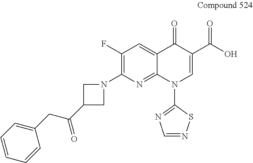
C1(F)=C(N2CC(C(CC3=CC=CC=C3)=O)C2)N=C2C(=C1)C(=O)C(C(O)=O)=CN2C1=NC=NS1
